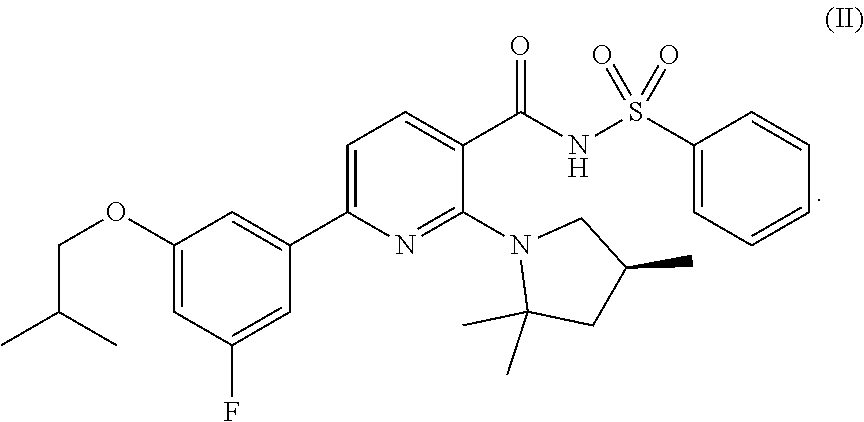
N1(C2=NC(C3=CC(OCC(C)C)=CC(F)=C3)=CC=C2C(=O)NS(C2=CC=CC=C2)(=O)=O)C(C)(C)CC(C)C1
